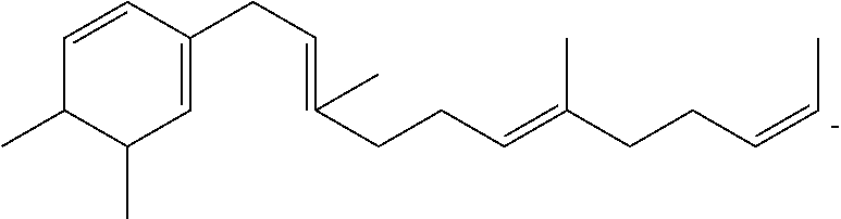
C1(CC=C(C)CCC=C(CCC=[C-]C)C)=CC(C)C(C)C=C1
